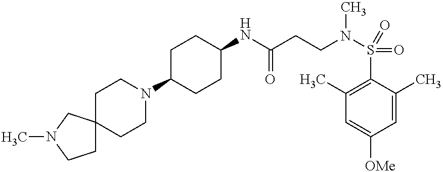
N1(C2CCC(NC(CCN(S(=O)(=O)C3=C(C)C=C([OMe])C=C3C)C)=O)CC2)CCC2(CC1)CCN(C)C2
